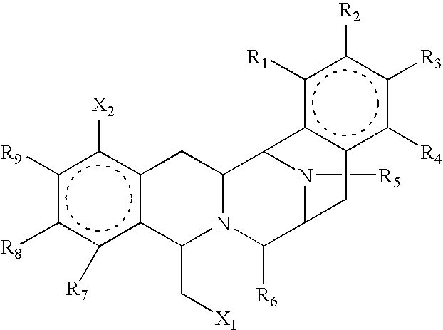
c1([R9])c([R8])c([R7])c2c(c1[X2])CC1N(C2C[X1])C([R6])C2N([R5])C1c1c(c([R4])c([R3])c([R2])c1[R1])C2
